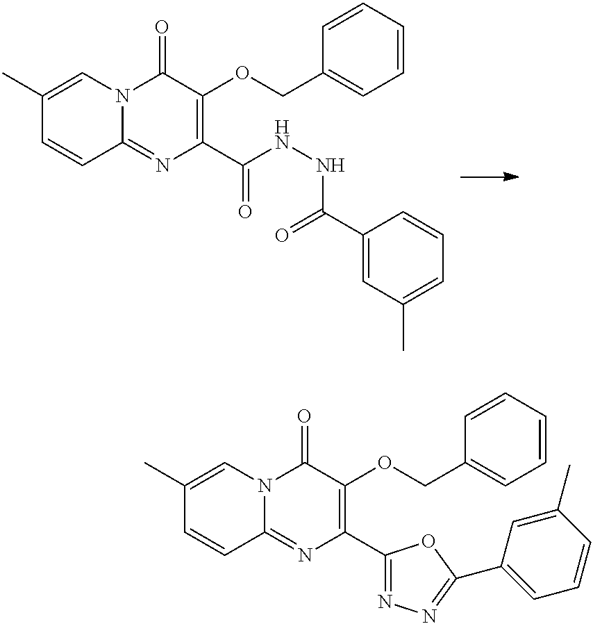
C1(C)=CN2C(=NC(C(NNC(C3=CC(C)=CC=C3)=O)=O)=C(OCC3=CC=CC=C3)C2=O)C=C1.C1(C)=CN2C(=NC(C3=NN=C(C4=CC=CC(C)=C4)O3)=C(OCC3=CC=CC=C3)C2=O)C=C1
